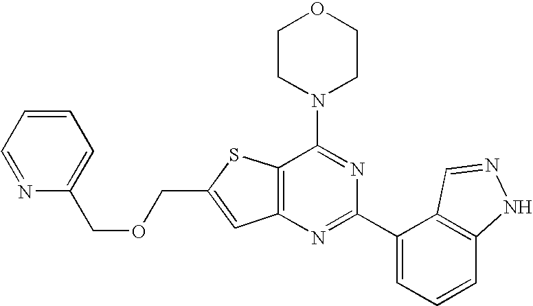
C1CN(C2=NC(C3=CC=CC4=C3C=NN4)=NC3=C2SC(COCC2=CC=CC=N2)=C3)CCO1
